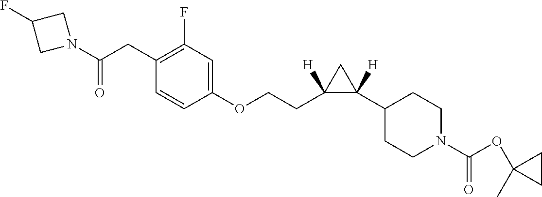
C1(CC(N2CC(F)C2)=O)=C(F)C=C(OCCC2([H])C(C3CCN(C(=O)OC4(C)CC4)CC3)([H])C2)C=C1
